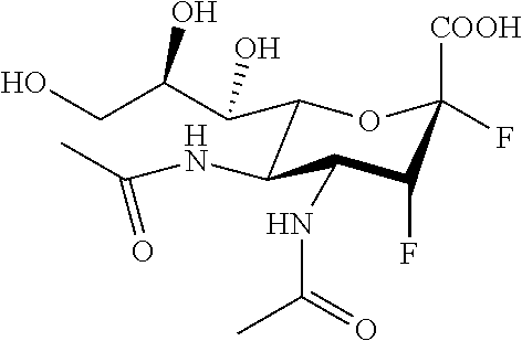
C1(C(C(CO)O)O)C(NC(C)=O)C(NC(C)=O)C(F)C([COOH])(F)O1
